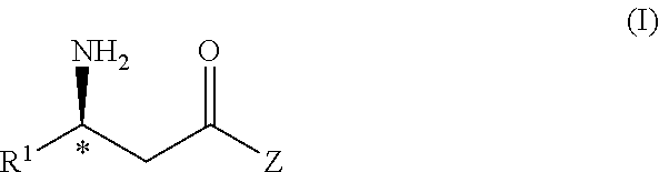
C(C([Z])=O)C([R1])N
